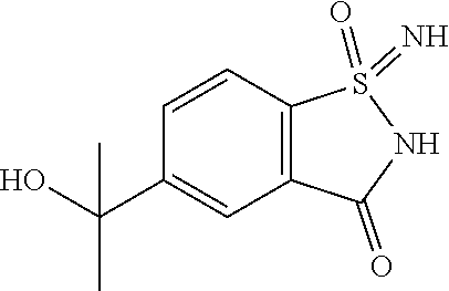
C1=CC2=C(C=C1C(C)(O)C)C(=O)NS2(=N)=O
